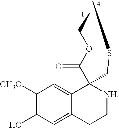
C1([CH3O])=C(O)C=C2C(=C1)C(C(OCC)=O)(CSC)[NH]CC2
